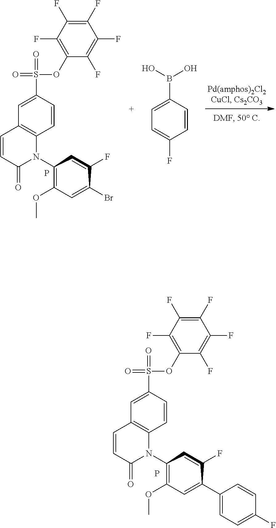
O(S(C1=CC2=C(C=C1)N(C1=C(OC)C=C(C3=CC=C(F)C=C3)C(F)=C1)C(=O)C=C2)(=O)=O)C1=C(F)C(F)=C(F)C(F)=C1F.P.O(S(C1=CC2=C(C=C1)N(C1=C(OC)C=C(Br)C(F)=C1)C(=O)C=C2)(=O)=O)C1=C(F)C(F)=C(F)C(F)=C1F.P.C1=C(B(O)O)C=CC(F)=C1
